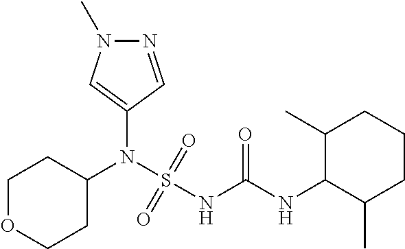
C1(N(S(NC(NC2C(C)CCCC2C)=O)(=O)=O)C2CCOCC2)=CN(C)N=C1
